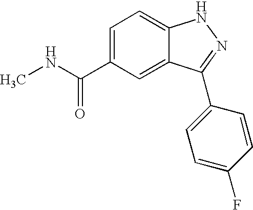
C1(C(NC)=O)=CC=C2C(=C1)C(C1=CC=C(F)C=C1)=NN2
